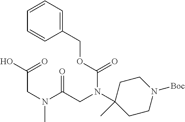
C1CN([Boc])CCC1(C)N(CC(N(CC(O)=O)C)=O)C(OCC1=CC=CC=C1)=O
